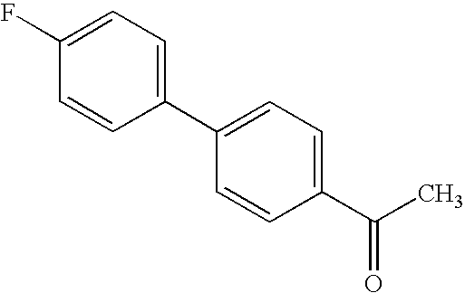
C1(F)=CC=C(C2=CC=C(C(C)=O)C=C2)C=C1
